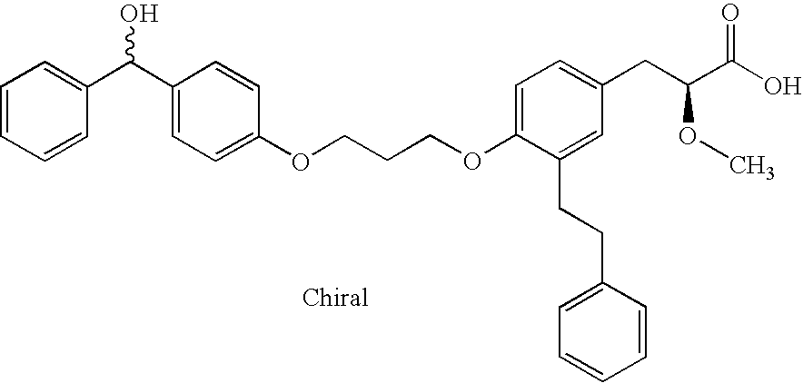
O(C1=CC=C(CC(C(O)=O)OC)C=C1CCC1=CC=CC=C1)CCCOC1=CC=C(C(C2=CC=CC=C2)O)C=C1
